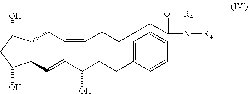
C1(C=CC(CCC2=CC=CC=C2)O)C(CC=CCCCC(N([R4])[R4])=O)C(O)CC1O
